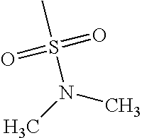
S(N(C)C)(=O)(=O)C
